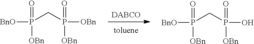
[BnO]P(=O)([OBn])CP([OBn])(=O)[OBn].[DABCO].[BnO]P(=O)([OBn])CP(O)(=O)[OBn]
